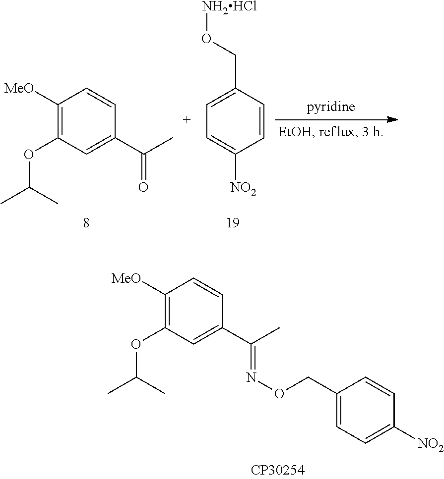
C1([MeO])=C(OC(C)C)C=C(C(C)=NOCC2=CC=C([NO2])C=C2)C=C1.C1([MeO])=C(OC(C)C)C=C(C(C)=O)C=C1.C1=C(CO[NH2HCl])C=CC([NO2])=C1
